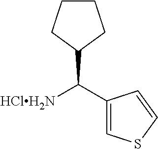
C1CCC(C(C2=CSC=C2)[HClH2N])C1
